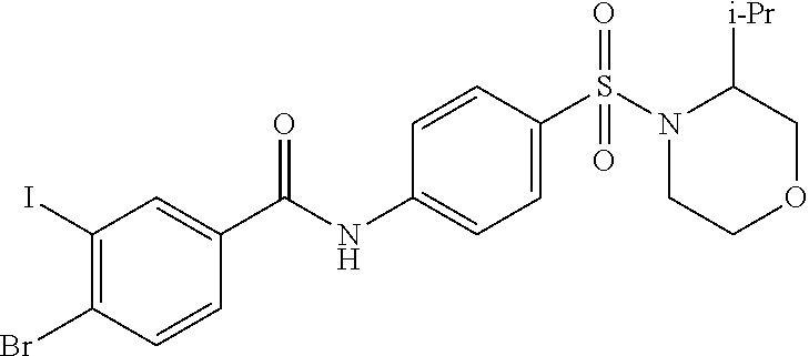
C1(I)=C(Br)C=CC(C(NC2=CC=C(S(=O)(=O)N3CCOCC3[i-Pr])C=C2)=O)=C1
